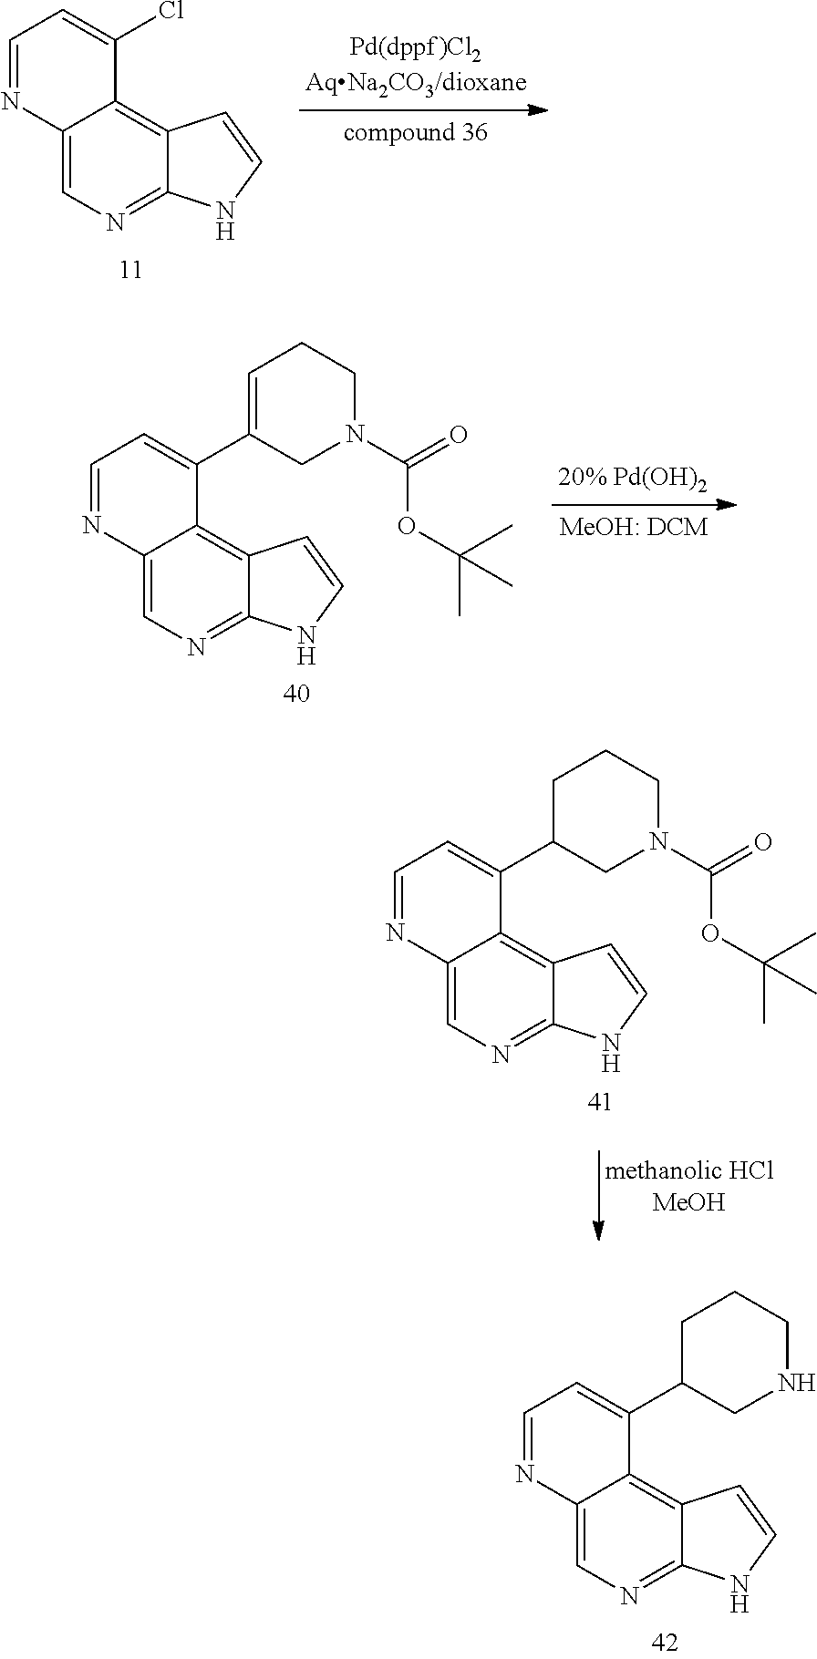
C12=CN=C3C(=C1C(Cl)=CC=N2)C=CN3.C12=CN=C3C(=C1C(C1=CCCN(C(=O)OC(C)(C)C)C1)=CC=N2)C=CN3.C12=CN=C3C(=C1C(C1CN(C(=O)OC(C)(C)C)CCC1)=CC=N2)C=CN3.C12=CN=C3C(=C1C(C1CNCCC1)=CC=N2)C=CN3
